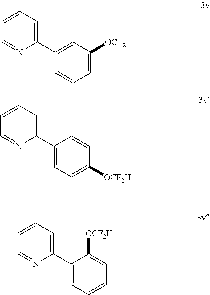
C1=CC=C(C2=CC([OCF2H])=CC=C2)N=C1.C1=CC=C(C2=CC=C([OCF2H])C=C2)N=C1.C1=CC=C(C2=CC=CC=C2[OCF2H])N=C1
